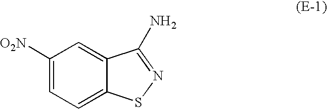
C1=C2C(=CC([O2N])=C1)C(N)=NS2
